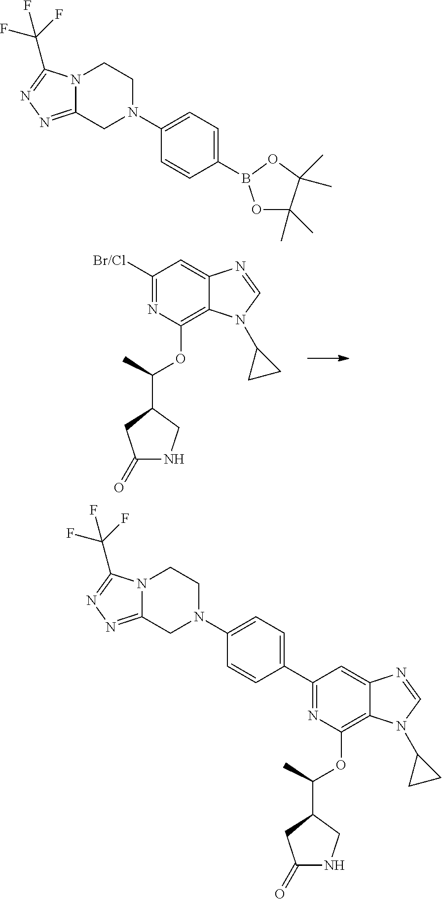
C1([Br/Cl])=NC(OC(C2CNC(=O)C2)C)=C2C(=C1)N=CN2C1CC1.C1(C2=CC=C(N3CC4=NN=C(C(F)(F)F)N4CC3)C=C2)=NC(OC(C2CNC(=O)C2)C)=C2C(=C1)N=CN2C1CC1.N12C(=NN=C1C(F)(F)F)CN(C1=CC=C(B3OC(C)(C)C(C)(C)O3)C=C1)CC2
